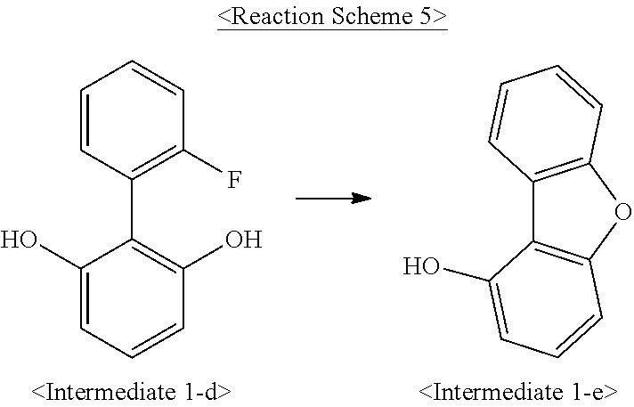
C1=CC(C2=C(O)C=CC=C2O)=C(F)C=C1.C12=C(OC3=C1C(O)=CC=C3)C=CC=C2
